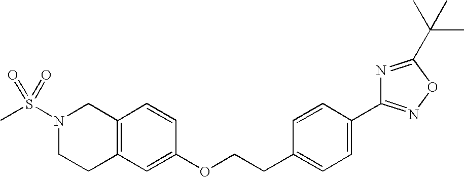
C12=C(CCN(S(C)(=O)=O)C1)C=C(OCCC1=CC=C(C3=NOC(C(C)(C)C)=N3)C=C1)C=C2
